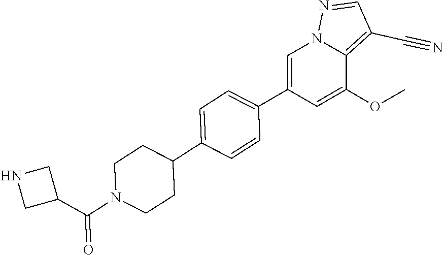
C1(C2=CC=C(C3CCN(C(C4CNC4)=O)CC3)C=C2)=CN2C(=C(C#N)C=N2)C(OC)=C1
